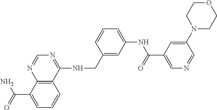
C1=C(C(=O)N)C2=C(C=C1)C(NCC1=CC(NC(C3=CN=CC(N4CCOCC4)=C3)=O)=CC=C1)=NC=N2
